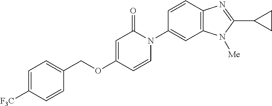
C1(COC2=CC(=O)N(C3=CC4=C(C=C3)N=C(C3CC3)N4[Me])C=C2)=CC=C([F3C])C=C1
